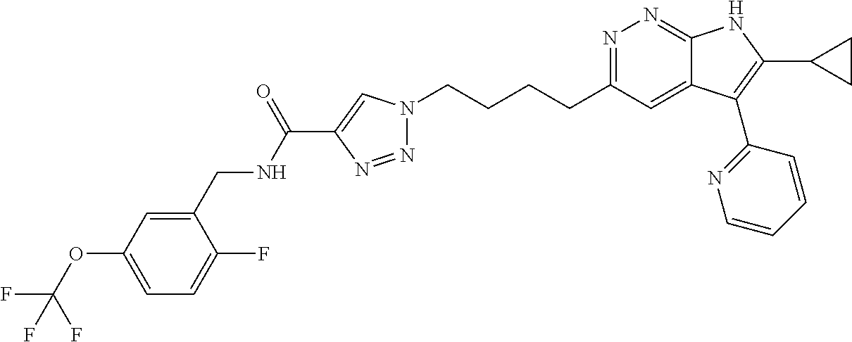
N1=C(CCCCN2N=NC(C(NCC3=CC(OC(F)(F)F)=CC=C3F)=O)=C2)C=C2C(=N1)NC(C1CC1)=C2C1=NC=CC=C1
